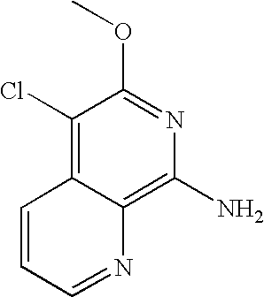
C1(Cl)=C2C(=C(N)N=C1OC)N=CC=C2
